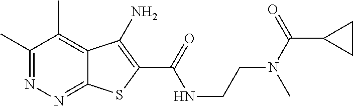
C1(C)=NN=C2C(=C1C)C(N)=C(C(=O)NCCN(C(=O)C1CC1)C)S2
